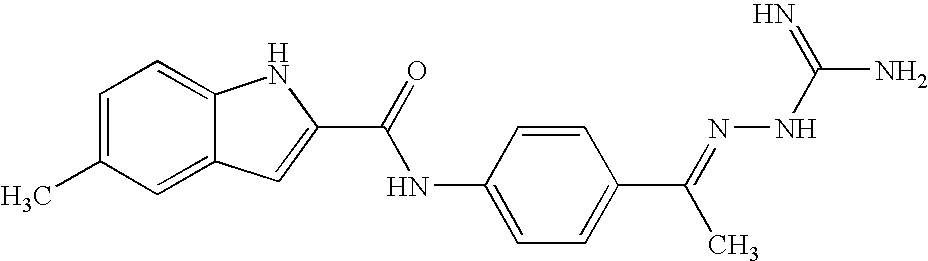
N(C1=CC=C(C(C)=NNC(=N)N)C=C1)C(C1=CC2=CC(C)=CC=C2N1)=O
